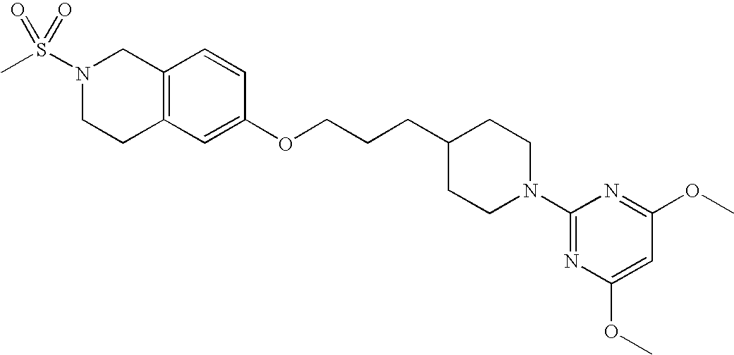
C1(OCCCC2CCN(C3=NC(OC)=CC(OC)=N3)CC2)=CC2=C(C=C1)CN(S(C)(=O)=O)CC2
